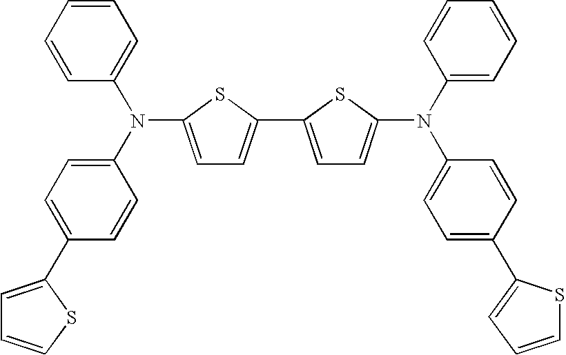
C1=C(N(C2=CC=C(C3=CC=CS3)C=C2)C2=CC=CC=C2)SC(C2=CC=C(N(C3=CC=CC=C3)C3=CC=C(C4=CC=CS4)C=C3)S2)=C1
